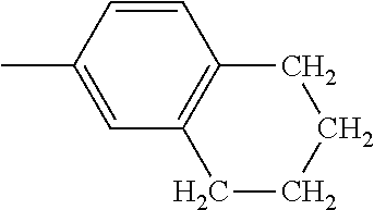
C1=CC(C)=CC2=C1CCCC2
